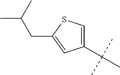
C1(C(C)(C)C)=CSC(CC(C)C)=C1
